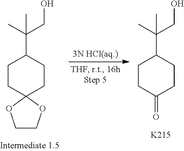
C1CC(=O)CCC1C(C)(CO)C.[K215].C1CC2(CCC1C(C)(CO)C)OCCO2
